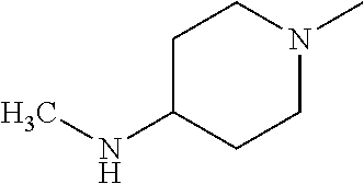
C1N(C)CCC(NC)C1
